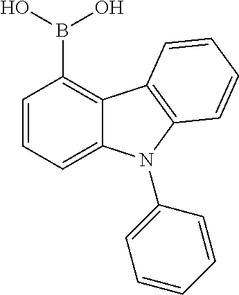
C1=CC=C2C(=C1B(O)O)C1=C(N2C2=CC=CC=C2)C=CC=C1
